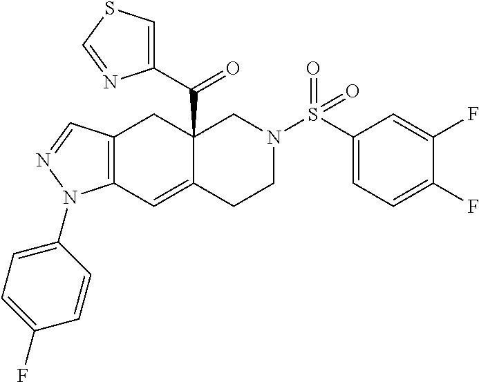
C12(C(C3=CSC=N3)=O)C(=CC3=C(C1)C=NN3C1=CC=C(F)C=C1)CCN(S(C1=CC=C(F)C(F)=C1)(=O)=O)C2
